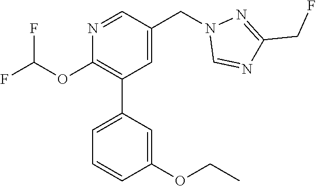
N1=CC(CN2C=NC(CF)=N2)=CC(C2=CC=CC(OCC)=C2)=C1OC(F)F
